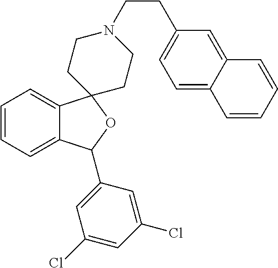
C1=C2C(=CC=C1)C1(OC2C2=CC(Cl)=CC(Cl)=C2)CCN(CCC2=CC=C3C(=C2)C=CC=C3)CC1
